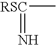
[RSC](C)=N
